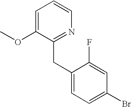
C1=C(OC)C(CC2=CC=C(Br)C=C2F)=NC=C1
